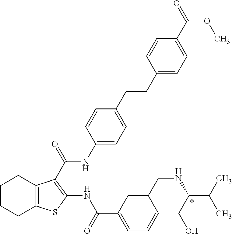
C1CCC2=C(C1)C(C(=O)NC1=CC=C(CCC3=CC=C(C(=O)OC)C=C3)C=C1)=C(NC(C1=CC=CC(CNC(C(C)C)CO)=C1)=O)S2
